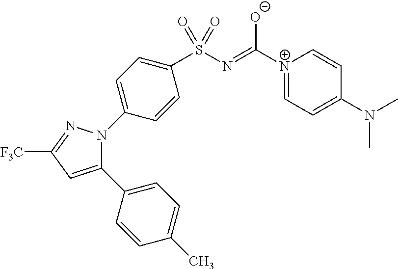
C1(C2=CC=C(C)C=C2)=CC([F3C])=NN1C1=CC=C(S(N=C([N+]2=CC=C(N(C)C)C=C2)[O-])(=O)=O)C=C1
